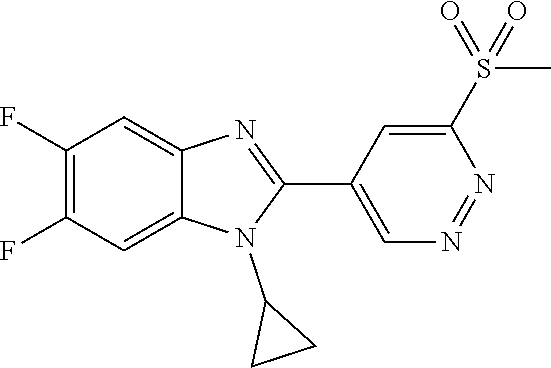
C1(F)=C(F)C=C2C(=C1)N=C(C1=CN=NC(S(=O)(C)=O)=C1)N2C1CC1
